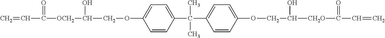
C=CC(=O)[OCH2]C(O)COC1=CC=C(C(C)(C2=CC=C(OCC(O)[CH2O]C(=O)C=C)C=C2)C)C=C1
